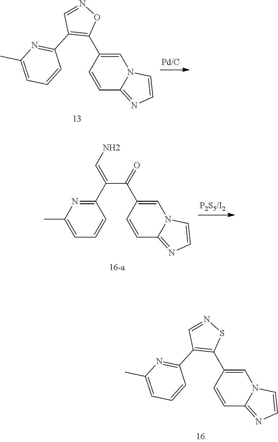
C1=C(C2=C(C3=NC(C)=CC=C3)C=NO2)C=CC2=NC=CN12.C1=C(C(C(=CN)C2=NC(C)=CC=C2)=O)C=CC2=NC=CN12.C1=C(C2=C(C3=NC(C)=CC=C3)C=NS2)C=CC2=NC=CN12
